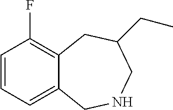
C1=CC=C2C(=C1F)CC(CC)CNC2
